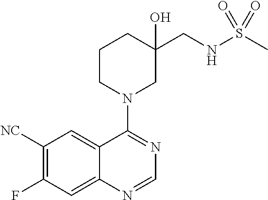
C1([NC])=C(F)C=C2C(=C1)C(N1CC(CNS(C)(=O)=O)(O)CCC1)=NC=N2
